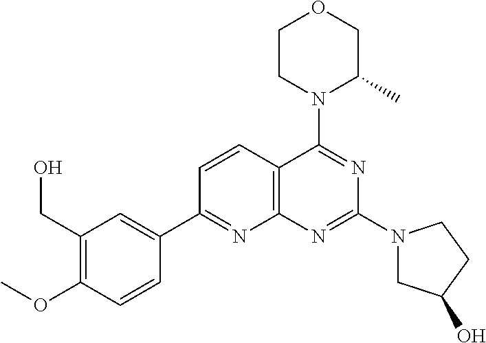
C1=CC2=C(N=C1C1=CC(CO)=C(OC)C=C1)N=C(N1CC(O)CC1)N=C2N1C(C)COCC1
